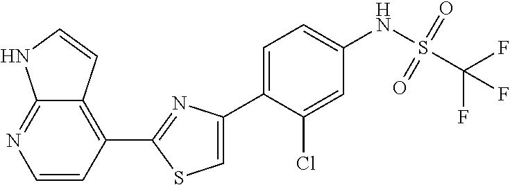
C1(C2=NC(C3=CC=C(NS(C(F)(F)F)(=O)=O)C=C3Cl)=CS2)=C2C(=NC=C1)NC=C2
